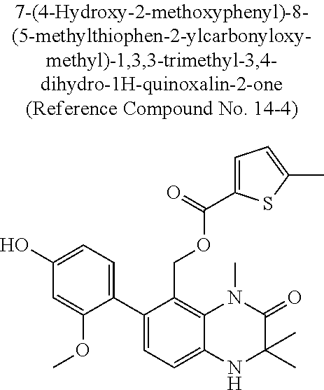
C1(C2=CC=C(O)C=C2OC)=CC=C2C(=C1COC(C1=CC=C(C)S1)=O)N(C)C(=O)C(C)(C)N2
